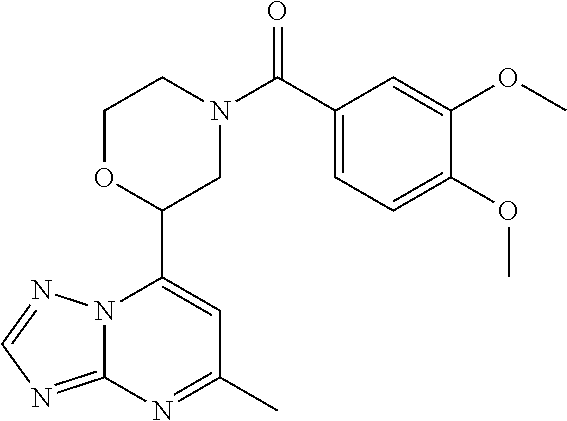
N12C(=NC=N1)N=C(C)C=C2C1CN(C(=O)C2=CC=C(OC)C(OC)=C2)CCO1
